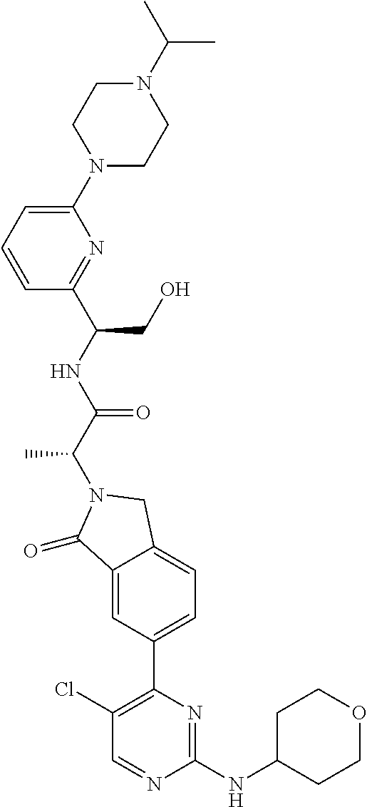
C1(=O)C2=CC(C3=C(Cl)C=NC(NC4CCOCC4)=N3)=CC=C2CN1C(C(=O)NC(C1=NC(N2CCN(C(C)C)CC2)=CC=C1)CO)C
